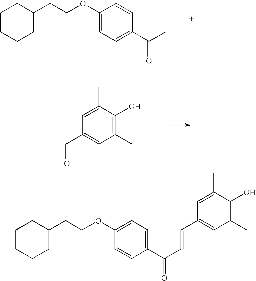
C1CCCC(CCOC2=CC=C(C(C)=O)C=C2)C1.C1(C=O)=CC(C)=C(O)C(C)=C1.C1CCCC(CCOC2=CC=C(C(C=CC3=CC(C)=C(O)C(C)=C3)=O)C=C2)C1
